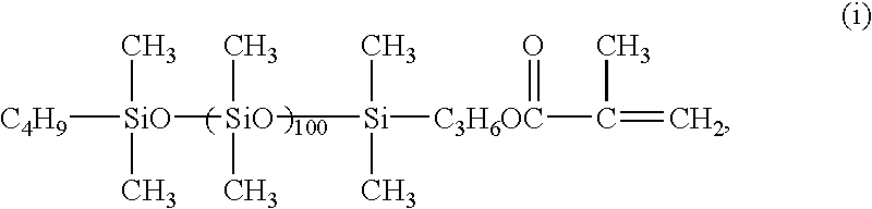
[C4H9][SiO](C)(C)[SiO](C)(C)[Si]([C3H6OC](C(=C)C)=O)(C)C
